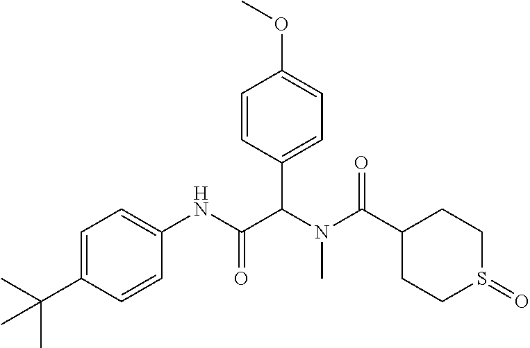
C1=C(C(C)(C)C)C=CC(NC(C(N(C(=O)C2CCS(=O)CC2)C)C2=CC=C(OC)C=C2)=O)=C1
